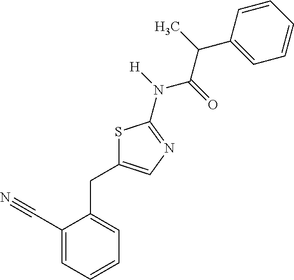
C1(C#N)=CC=CC=C1CC1=CN=C(N(C(C(C)C2=CC=CC=C2)=O)[H])S1
